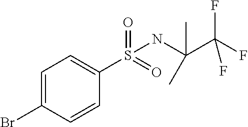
C1=C(Br)C=CC(S(=O)(=O)NC(C(F)(F)F)(C)C)=C1
